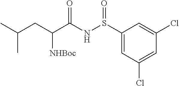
C1(S(NC(C(CC(C)C)[NHBoc])=O)=O)=CC(Cl)=CC(Cl)=C1
